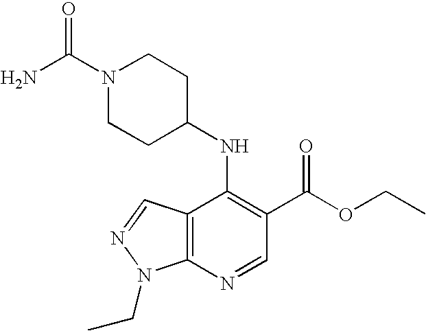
C12=C(N=CC(C(OCC)=O)=C1NC1CCN(C(N)=O)CC1)N(CC)N=C2
